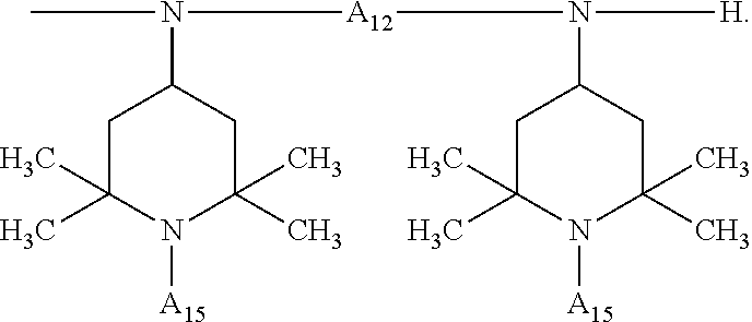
CN([A12]N([H])C1CC(C)(C)N([A15])C(C)(C)C1)C1CC(C)(C)N([A15])C(C)(C)C1
